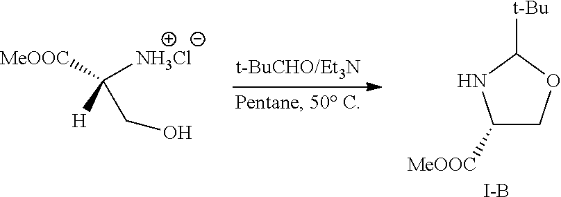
[MeOOC]C([NH3Cl])([H])CO.C1([MeOOC])COC([t-Bu])N1.[I-B]
